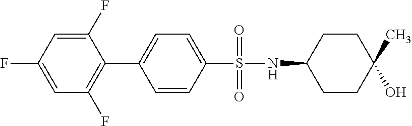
C1CC(C)(O)CCC1NS(C1=CC=C(C2=C(F)C=C(F)C=C2F)C=C1)(=O)=O
